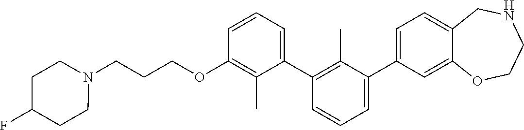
C1(OCCCN2CCC(F)CC2)=C(C)C(C2=C(C)C(C3=CC=C4C(=C3)OCCNC4)=CC=C2)=CC=C1
